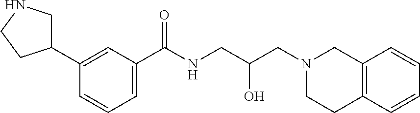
C1(C2CNCC2)=CC(C(NCC(CN2CC3=C(CC2)C=CC=C3)O)=O)=CC=C1
